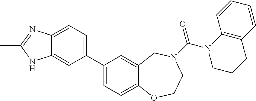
C1(C2=CC=C3C(=C2)NC(C)=N3)=CC=C2C(=C1)CN(C(N1CCCC3=C1C=CC=C3)=O)CCO2
